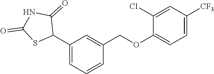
C1(C2C(=O)NC(=O)S2)=CC=CC(COC2=CC=C([CF3])C=C2Cl)=C1
